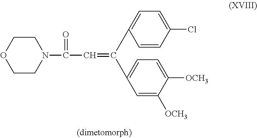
C1CN(C(=O)C=C(C2=CC=C(Cl)C=C2)C2=CC=C([OCH3])C([OCH3])=C2)CCO1
